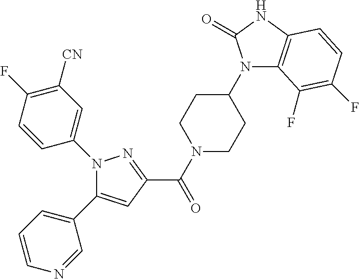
N1(C(C2=NN(C3=CC([CN])=C(F)C=C3)C(C3=CC=CN=C3)=C2)=O)CCC(N2C3=C(NC2=O)C=CC(F)=C3F)CC1
